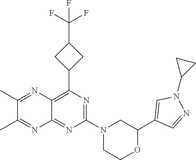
N1=C(N2CC(C3=CN(C4CC4)N=C3)OCC2)N=C2C(=C1C1CC(C(F)(F)F)C1)N=C(C)C(C)=N2
